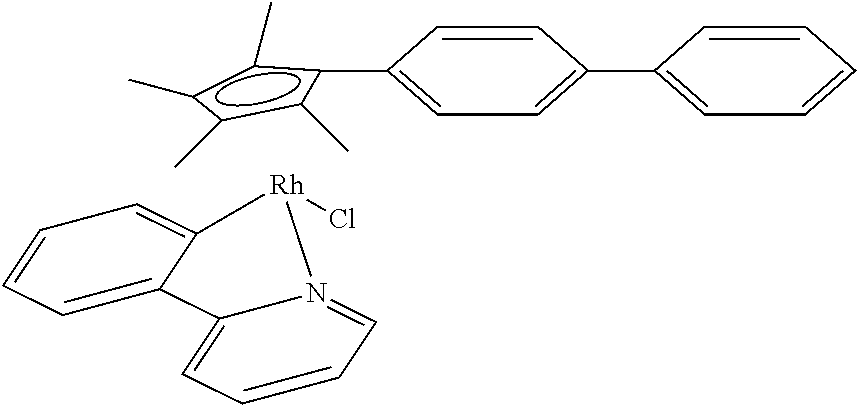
C1=CC=C2C(=C1)C1=CC=CC=N1[Rh]2Cl.c1(C)c(C)c(C)c(C2=CC=C(C3=CC=CC=C3)C=C2)c1C
